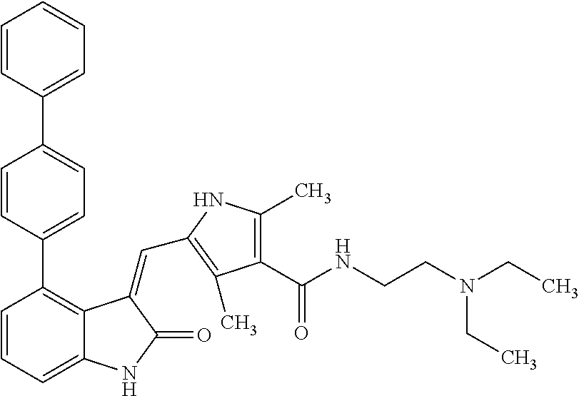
C1=CC=C2C(=C1C1=CC=C(C3=CC=CC=C3)C=C1)C(=CC1=C(C)C(C(NCCN(CC)CC)=O)=C(C)N1)C(=O)N2
